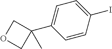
C1=CC(I)=CC=C1C1(C)COC1
